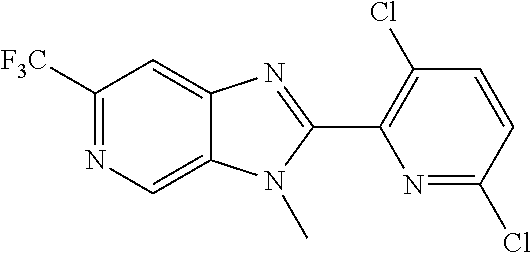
C1(Cl)=C(C2=NC3=CC([F3C])=NC=C3N2C)N=C(Cl)C=C1
